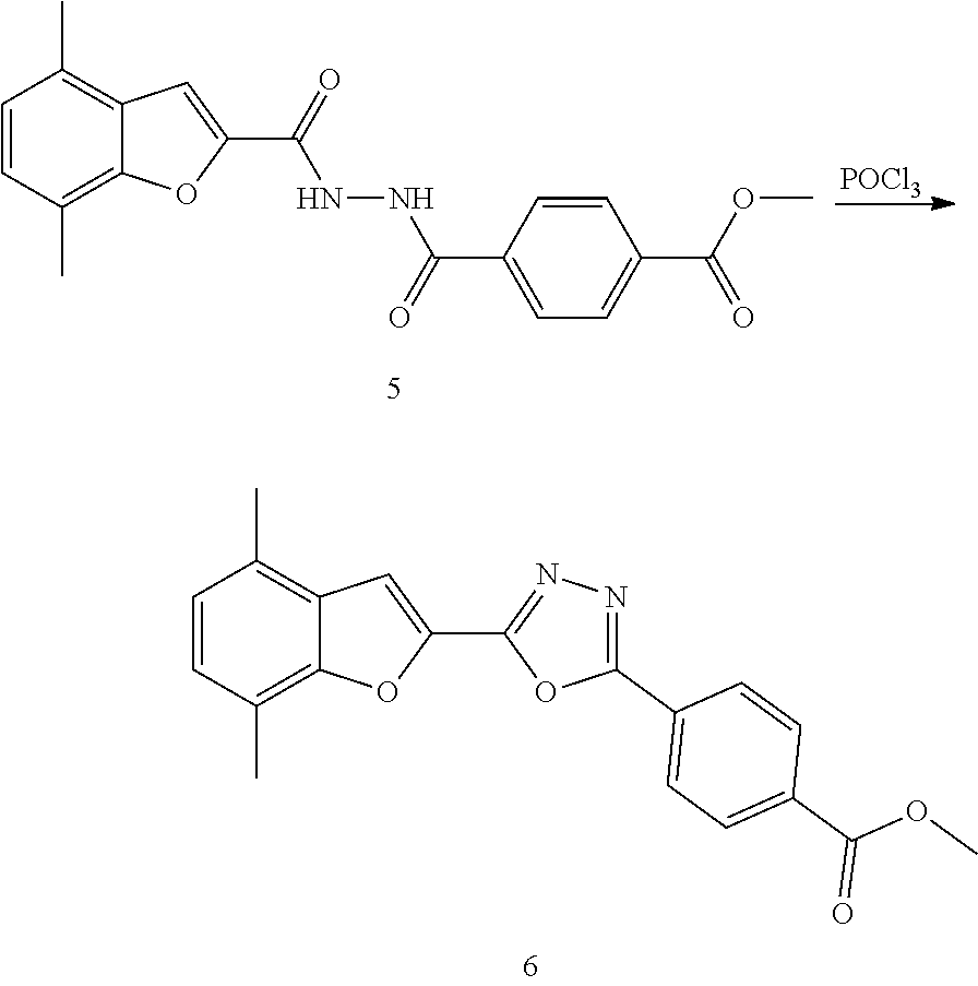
[POCl3].C1=CC(C)=C2C(=C1C)C=C(C(=O)NNC(C1=CC=C(C(OC)=O)C=C1)=O)O2.C1=CC(C)=C2C(=C1C)C=C(C1=NN=C(C3=CC=C(C(=O)OC)C=C3)O1)O2
